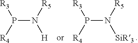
P(N([R5])[H])([R4])[R3].P(N([R5])[SiR3])([R4])[R3]
